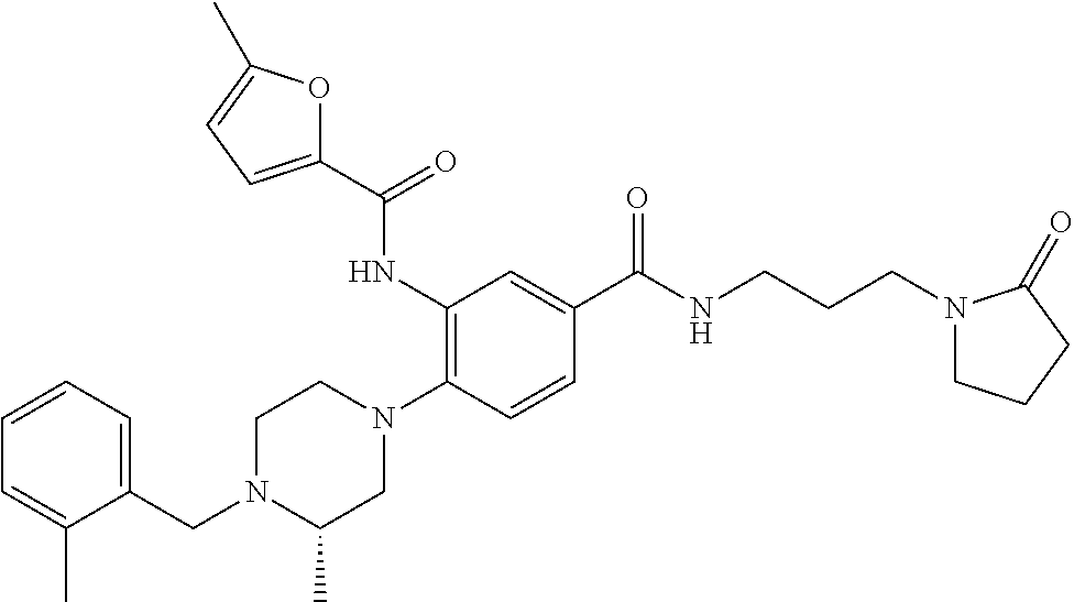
N1(CC2=CC=CC=C2C)C(C)CN(C2=C(NC(C3=CC=C(C)O3)=O)C=C(C(NCCCN3CCCC3=O)=O)C=C2)CC1
